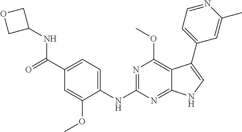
C1(C2=CNC3=NC(NC4=CC=C(C(=O)NC5COC5)C=C4OC)=NC(OC)=C32)=CC=NC(C)=C1
